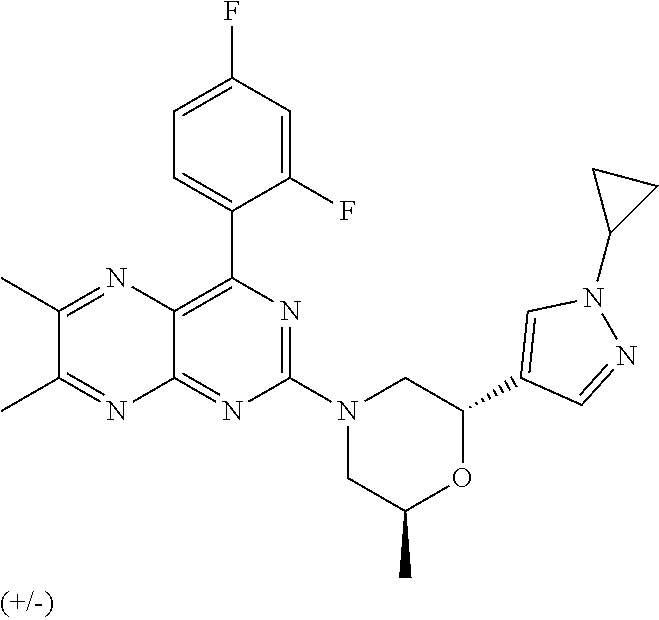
C12=NC(N3CC(C)OC(C4=CN(C5CC5)N=C4)C3)=NC(C3=CC=C(F)C=C3F)=C1N=C(C)C(C)=N2
